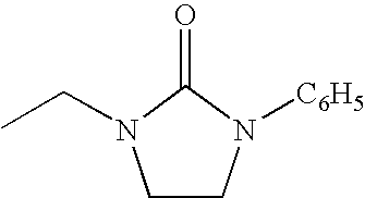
O=C1N(CC)CCN1[C6H5]
